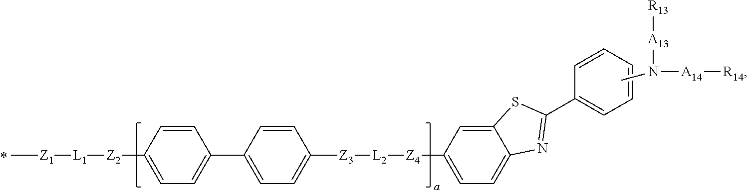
C[Z1][L1][Z2]C1=CC=C(C2=CC=C([Z3][L2][Z4]C3=CC=C4C(=C3)SC(C3=CC=CC=C3)=N4)C=C2)C=C1.CN([A13][R13])[A14][R14]
